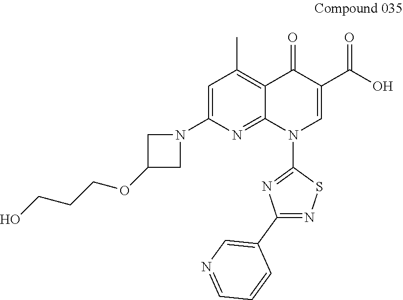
C12=C(C)C=C(N3CC(OCCCO)C3)N=C1N(C1=NC(C3=CN=CC=C3)=NS1)C=C(C(=O)O)C2=O
